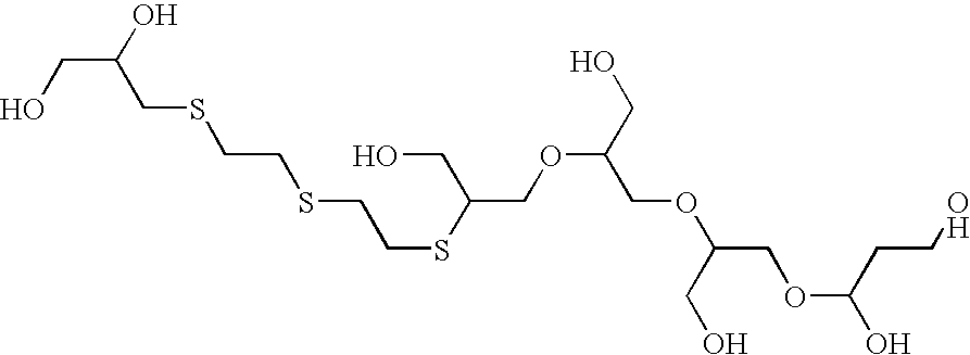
C(C(CSCCSCCSC(CO)COC(CO)COC(COC(O)CCO)CO)O)O
